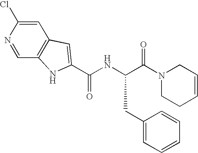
C1=C(Cl)N=CC2=C1C=C(C(NC(C(N1CCC=CC1)=O)CC1=CC=CC=C1)=O)N2
